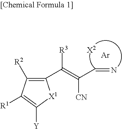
C1(C([R3])=C([CN])C=N)=C([R2])C([R1])=C([Y])[X1]1.[Ar].[X2]
